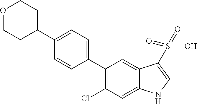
C1(C2CCOCC2)=CC=C(C2=C(Cl)C=C3C(=C2)C(S(=O)(O)=O)=CN3)C=C1
